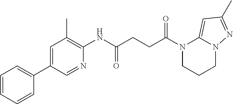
N1(C(CCC(NC2=C(C)C=C(C3=CC=CC=C3)C=N2)=O)=O)CCCN2C1=CC(C)=N2
